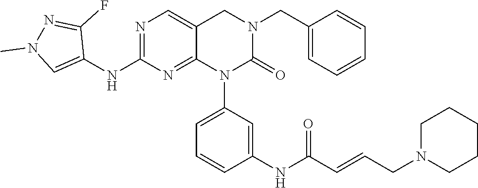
C1=CC(CN2CC3=CN=C(NC4=CN(C)N=C4F)N=C3N(C3=CC=CC(NC(C=CCN4CCCCC4)=O)=C3)C2=O)=CC=C1
